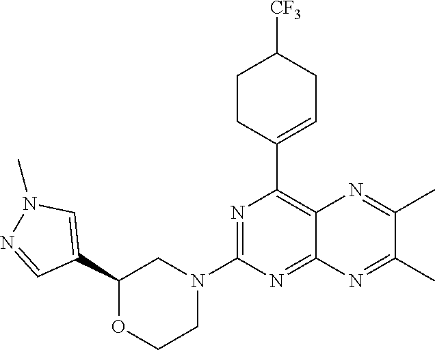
C1(C2=CN(C)N=C2)OCCN(C2=NC(C3=CCC([CF3])CC3)=C3C(=N2)N=C(C)C(C)=N3)C1
